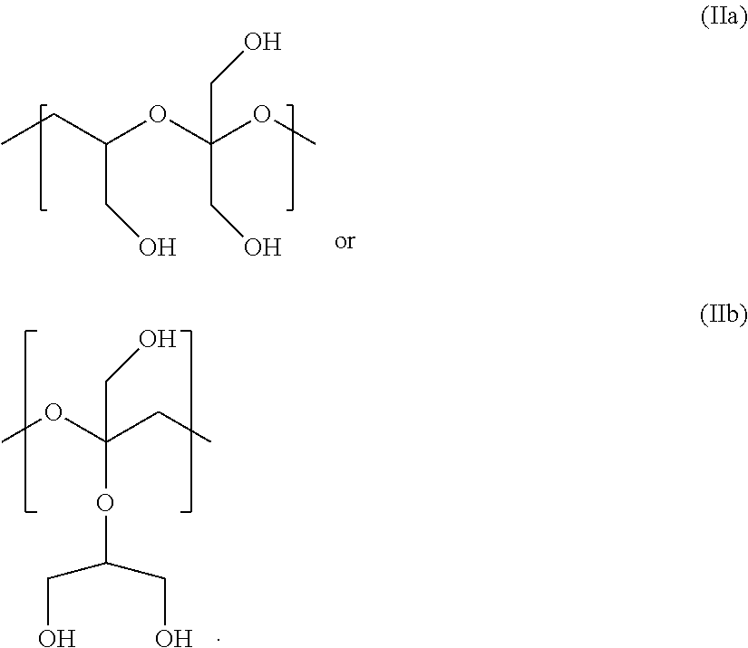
COC(CC)(CO)OC(CO)CO.CCC(CO)OC(CO)(OC)CO
